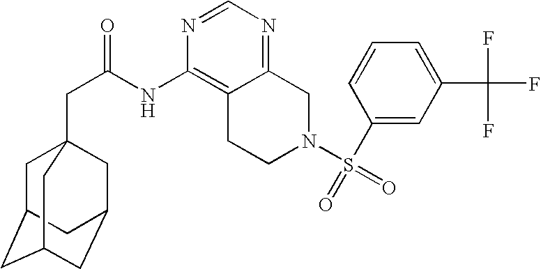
C1C2CC3CC(CC1(CC(=O)NC1=C4C(=NC=N1)CN(S(C1=CC(C(F)(F)F)=CC=C1)(=O)=O)CC4)C3)C2
